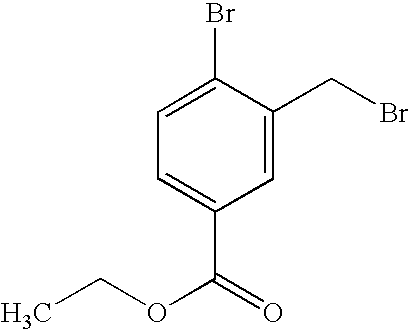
C1=C(CBr)C(Br)=CC=C1C(OCC)=O
